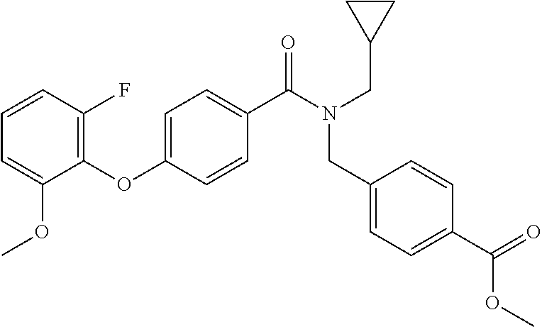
C1=CC(F)=C(OC2=CC=C(C(N(CC3CC3)CC3=CC=C(C(=O)OC)C=C3)=O)C=C2)C(OC)=C1
